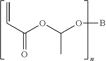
C=CC(OC(OB)C)=O
